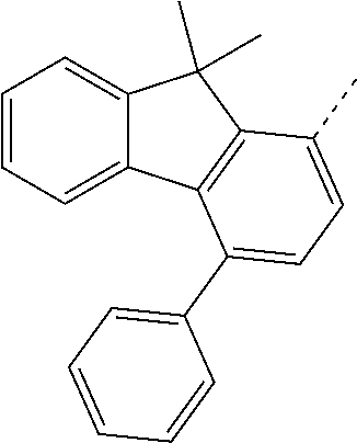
C1=CC=C2C(=C1)C(C)(C)C1=C2C(C2=CC=CC=C2)=CC=C1C
